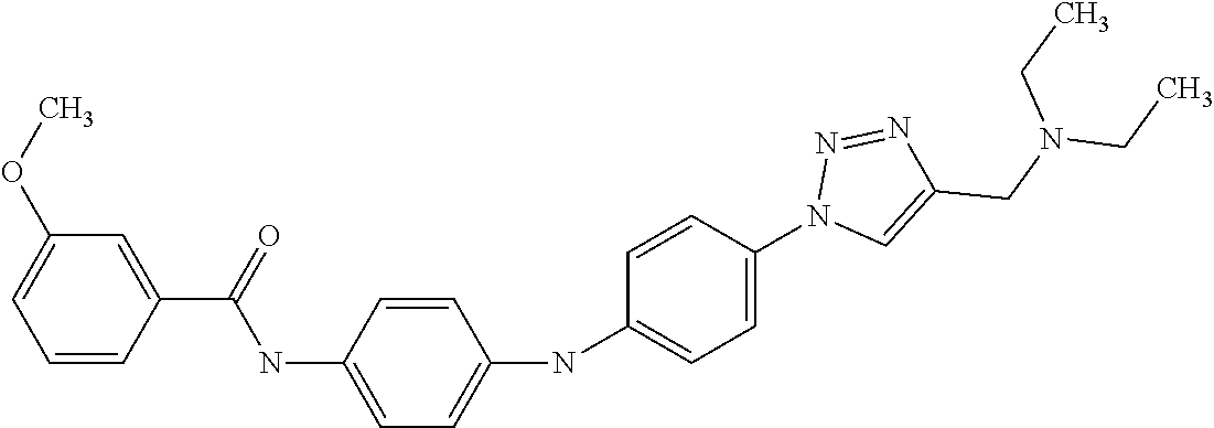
C1=CC(C(=O)NC2=CC=C(NC3=CC=C(N4C=C(CN(CC)CC)N=N4)C=C3)C=C2)=CC(OC)=C1
